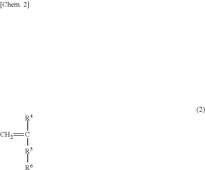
C([R4])([R5][R6])=C
